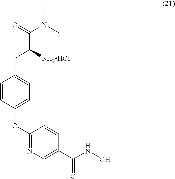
C1(OC2=CC=C(CC(C(N(C)C)=O)[NH2HCl])C=C2)=NC=C(C(NO)=O)C=C1
